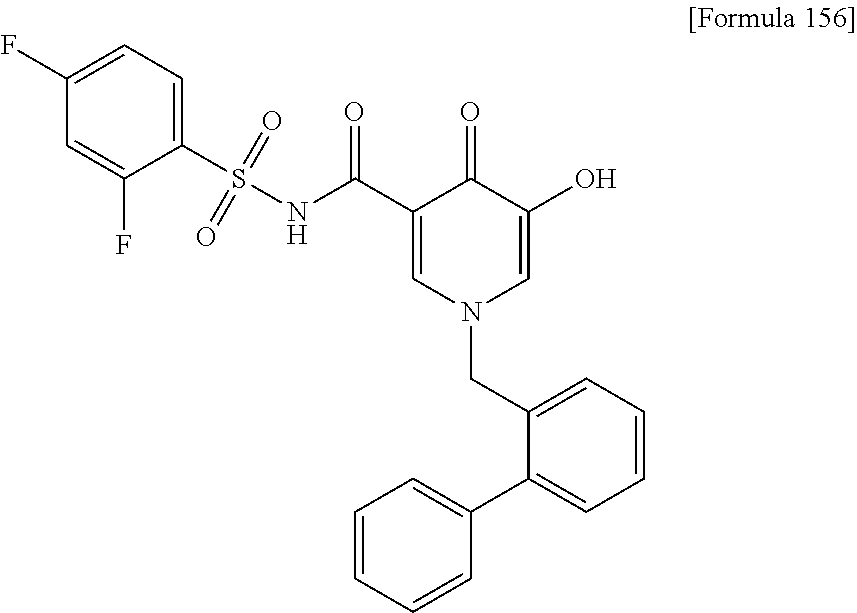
C1(S(NC(C2=CN(CC3=CC=CC=C3C3=CC=CC=C3)C=C(O)C2=O)=O)(=O)=O)=CC=C(F)C=C1F
